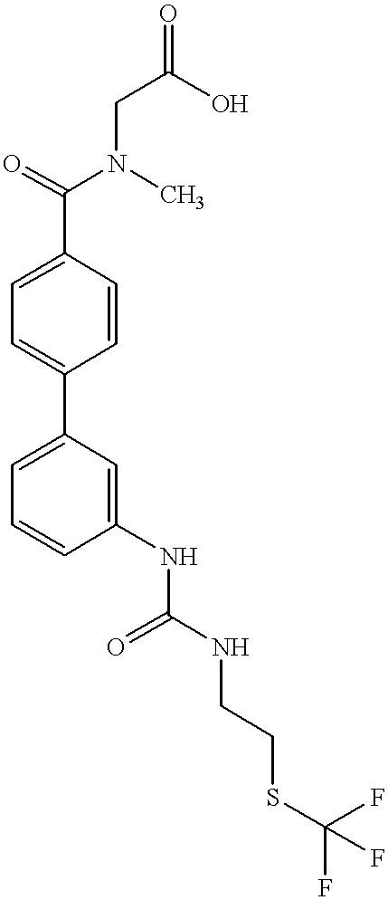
C1(C(=O)N(CC(O)=O)C)=CC=C(C2=CC=CC(NC(NCCSC(F)(F)F)=O)=C2)C=C1
